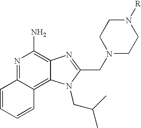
C1=CC=CC2=C3C(=C(N)N=C12)N=C(CN1CCN([R])CC1)N3CC(C)C
